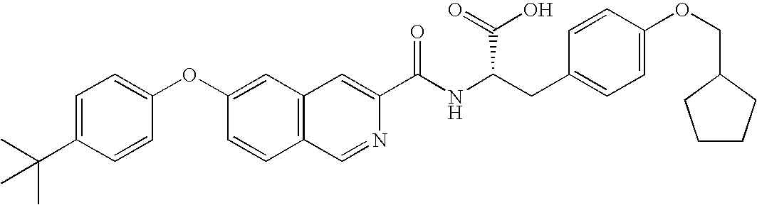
C1=C(C(C)(C)C)C=CC(OC2=CC3=C(C=C2)C=NC(C(NC(CC2=CC=C(OCC4CCCC4)C=C2)C(=O)O)=O)=C3)=C1
